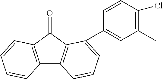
C12=C(C=CC=C1)C(=O)C1=C2C=CC=C1C1=CC(C)=C(Cl)C=C1
